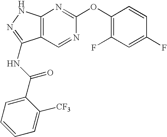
C12=C(NN=C1NC(C1=CC=CC=C1[CF3])=O)N=C(OC1=C(F)C=C(F)C=C1)N=C2
